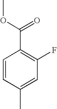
C1=CC(C)=CC(F)=C1C(OC)=O
